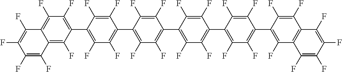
C1(C2=C(F)C(F)=C(C3=C(F)C(F)=C(C4=C(F)C(F)=C(C5=C(F)C(F)=C6C(=C5F)C(F)=C(F)C(F)=C6F)C(F)=C4F)C(F)=C3F)C(F)=C2F)=C(F)C(F)=C(C2=C(F)C3=C(C(F)=C2F)C(F)=C(F)C(F)=C3F)C(F)=C1F
